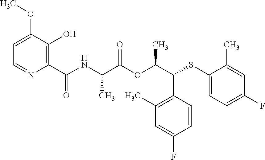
C1(C)=C(C(C(OC(C(NC(C2=C(O)C(OC)=CC=N2)=O)C)=O)C)SC2=CC=C(F)C=C2C)C=CC(F)=C1
